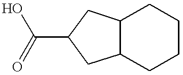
C1(C(=O)O)CC2C(C1)CCCC2
